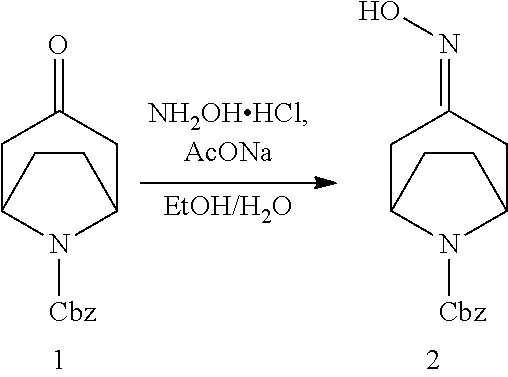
C1C2N([Cbz])C(CC1=O)CC2.C1C2N([Cbz])C(CC1=NO)CC2
